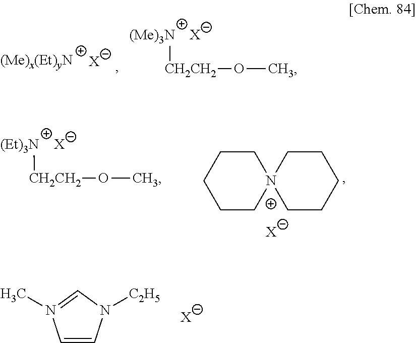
[X].[(Me)3N][CH2CH2]OC.[X].[X].[(Et)3N][CH2CH2]OC.C1CCCCN12CCCCC2.[X].C1=CN([C2H5])C=N1C.[X]
